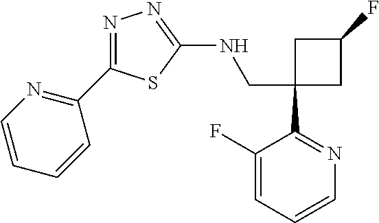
C1(F)=CC=CN=C1C1(CNC2=NN=C(C3=NC=CC=C3)S2)CC(F)C1
